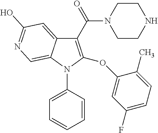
C1(C(N2CCNCC2)=O)=C(OC2=CC(F)=CC=C2C)N(C2=CC=CC=C2)C2=CN=C(O)C=C12
